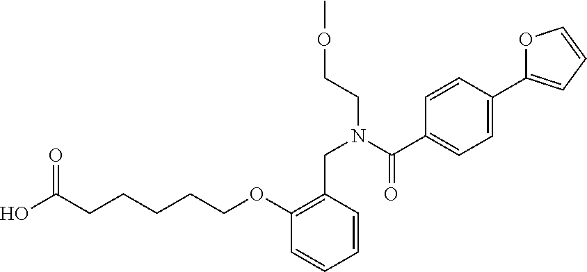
C1=CC(C2=CC=CO2)=CC=C1C(N(CC1=C(OCCCCCC(O)=O)C=CC=C1)CCOC)=O
